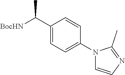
[BocHN]C(C1=CC=C(N2C=CN=C2C)C=C1)C
